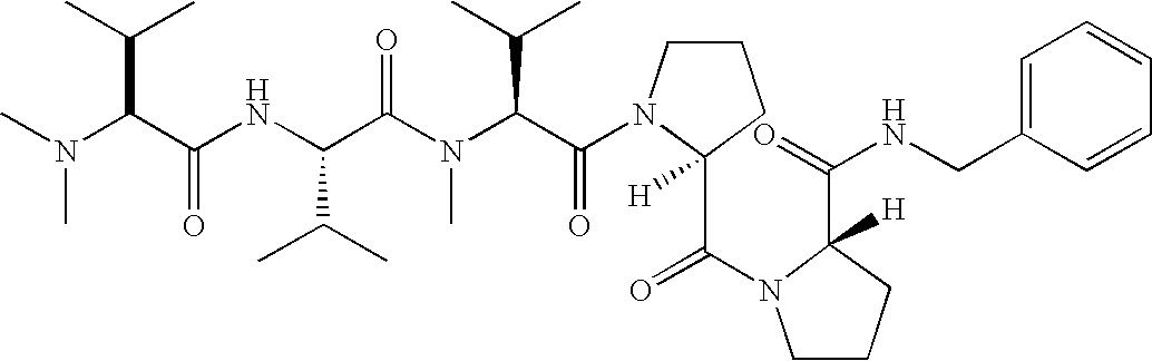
N(C(C(NC(C(N(C(C(N1C([H])(C(N2CCCC2(C(NCC2=CC=CC=C2)=O)[H])=O)CCC1)=O)C(C)C)C)=O)C(C)C)=O)C(C)C)(C)C
